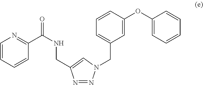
C1=CC=CC(C(NCC2=CN(CC3=CC=CC(OC4=CC=CC=C4)=C3)N=N2)=O)=N1
